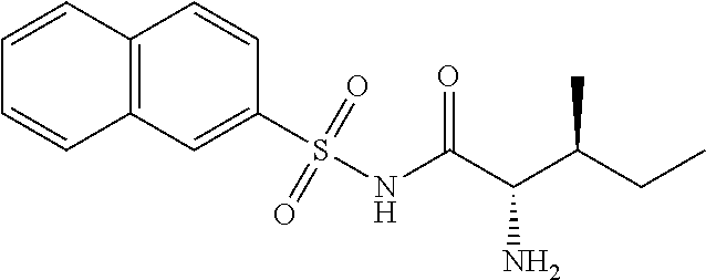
C1=CC2=C(C=C1)C=C(S(NC(C(C(CC)C)N)=O)(=O)=O)C=C2
